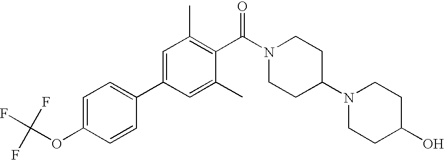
C1=C(OC(F)(F)F)C=CC(C2=CC(C)=C(C(N3CCC(N4CCC(O)CC4)CC3)=O)C(C)=C2)=C1
